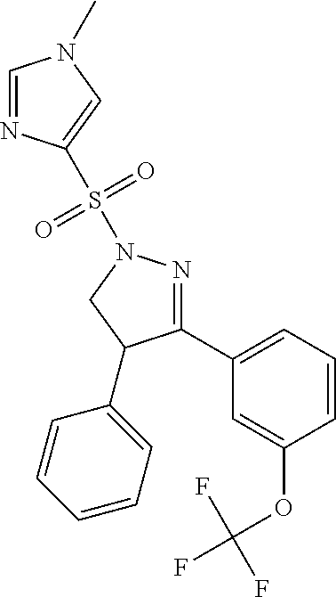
C1=NC(S(N2N=C(C3=CC=CC(OC(F)(F)F)=C3)C(C3=CC=CC=C3)C2)(=O)=O)=CN1C
